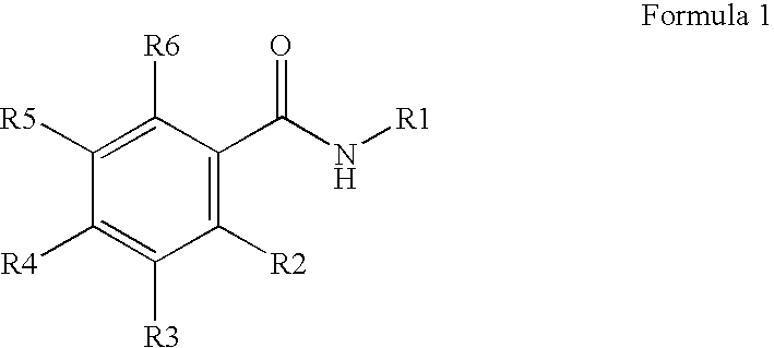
C1([R2])=C(C(N[R1])=O)C([R6])=C([R5])C([R4])=C1[R3]
